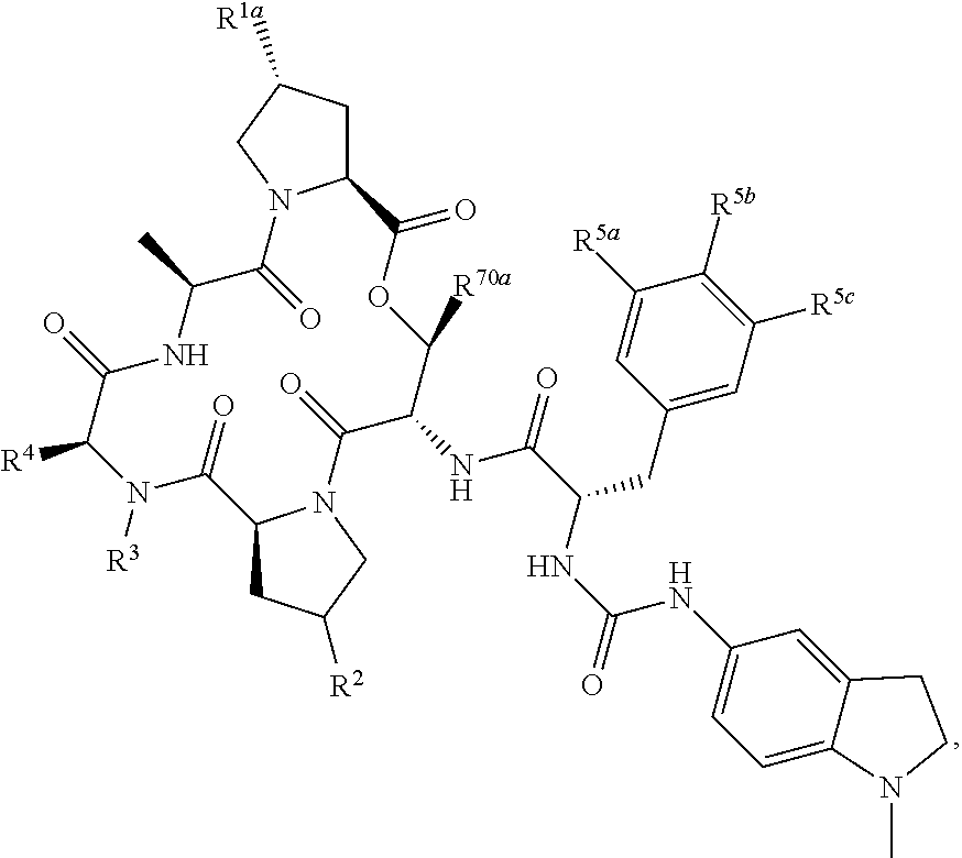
C1C([R1a])CN2C1C(=O)OC([R70a])C(NC(=O)C(NC(=O)NC1=CC=C3C(=C1)CCN3C)CC1=CC([R5c])=C([R5b])C([R5a])=C1)C(=O)N1C(CC([R2])C1)C(=O)N([R3])C([R4])C(=O)NC(C)C2=O
